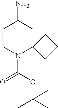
C1CN(C(=O)OC(C)(C)C)C2(CC1N)CCC2
